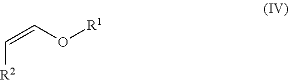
C(=CO[R1])[R2]
